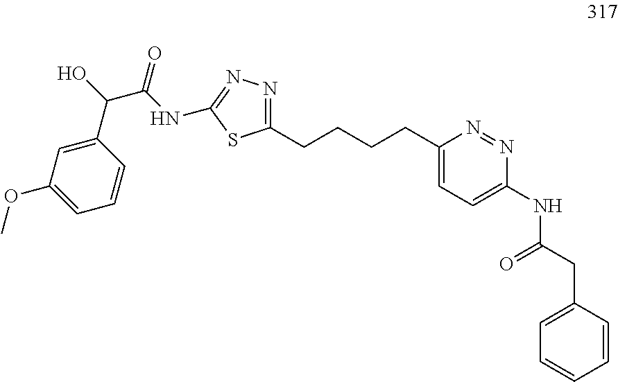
C1=CC(CC(NC2=CC=C(CCCCC3=NN=C(NC(C(O)C4=CC(OC)=CC=C4)=O)S3)N=N2)=O)=CC=C1
